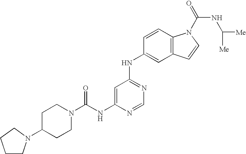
C1=C(NC(=O)N2CCC(N3CCCC3)CC2)N=CN=C1NC1=CC2=C(C=C1)N(C(NC([Me])[Me])=O)C=C2
